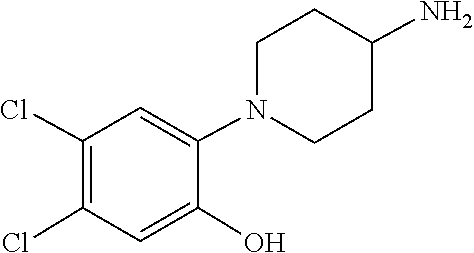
C1CN(C2=CC(Cl)=C(Cl)C=C2O)CCC1N
